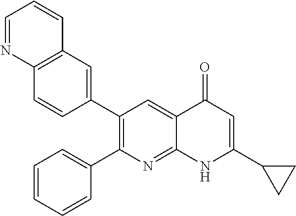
C12=C(C=C(C3=C(C4=CC=CC=C4)N=C4C(=C3)C(=O)C=C(C3CC3)N4)C=C1)C=CC=N2
